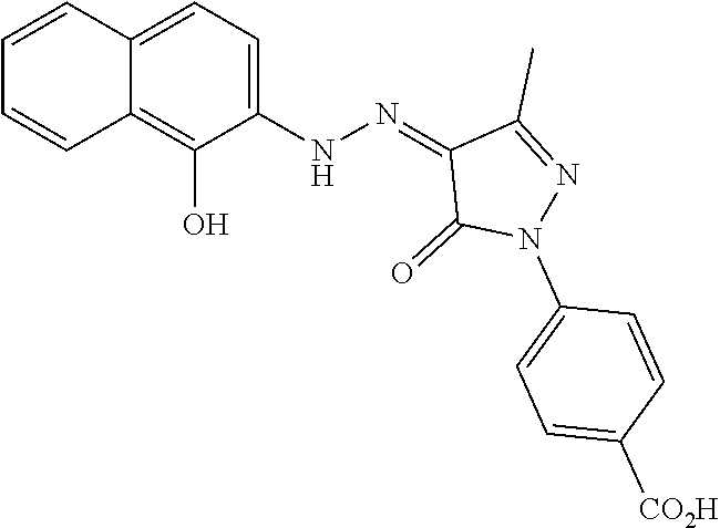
C1=C(N2C(=O)C(=NNC3=CC=C4C=CC=CC4=C3O)C(C)=N2)C=CC([CO2H])=C1
